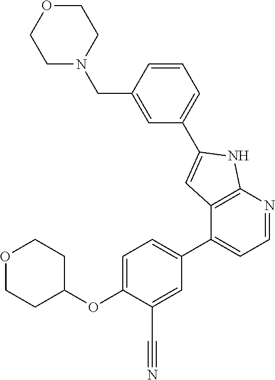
C1=C(OC2CCOCC2)C(C#N)=CC(C2=CC=NC3=C2C=C(C2=CC=CC(CN4CCOCC4)=C2)N3)=C1
